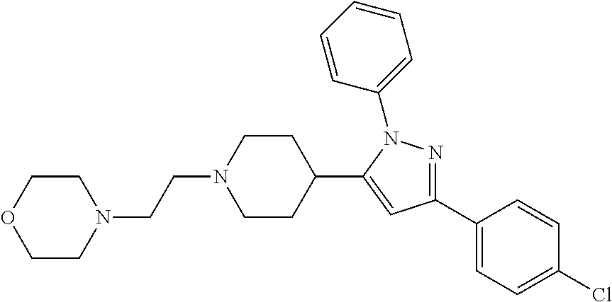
C1(C2CCN(CCN3CCOCC3)CC2)=CC(C2=CC=C(Cl)C=C2)=NN1C1=CC=CC=C1
